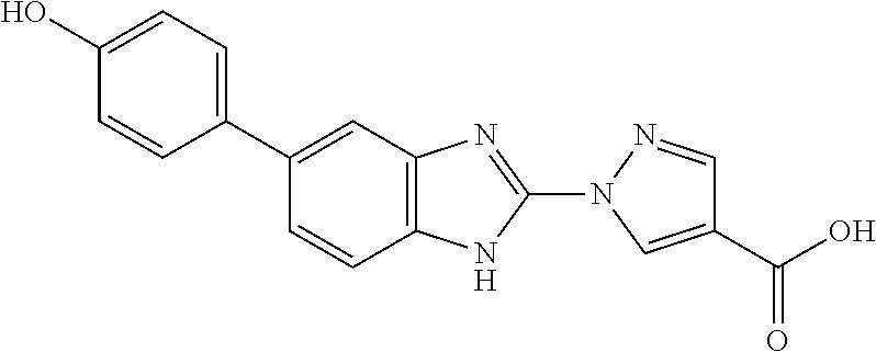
C12=C(N=C(N3C=C(C(O)=O)C=N3)N1)C=C(C1=CC=C(O)C=C1)C=C2
